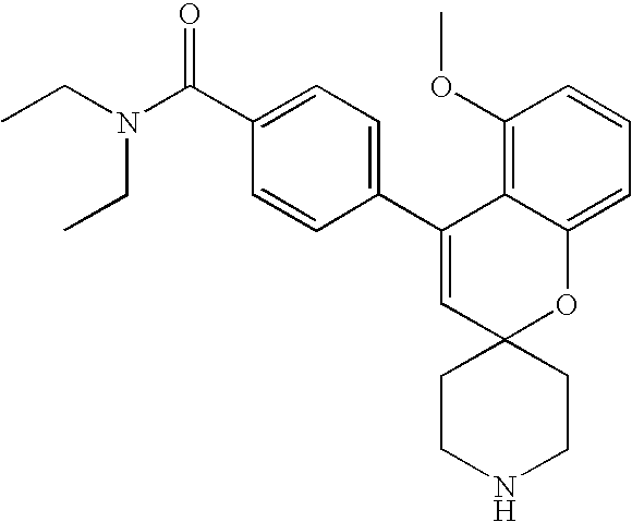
CCN(C(C1=CC=C(C2=CC3(OC4=CC=CC(OC)=C24)CCNCC3)C=C1)=O)CC
